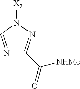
[X2]N1C=NC(C(=O)[NHMe])=N1
